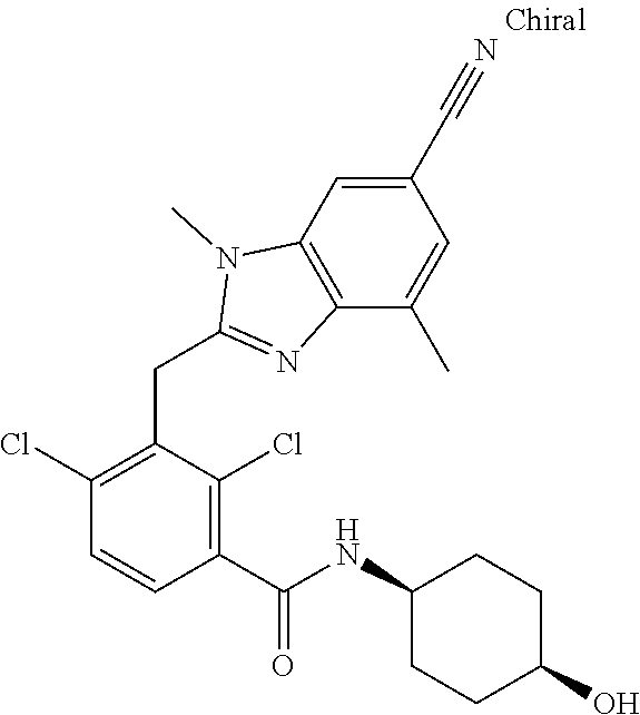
C1(Cl)=C(CC2=NC3=C(C=C(C#N)C=C3C)N2C)C(Cl)=C(C(=O)NC2CCC(O)CC2)C=C1
